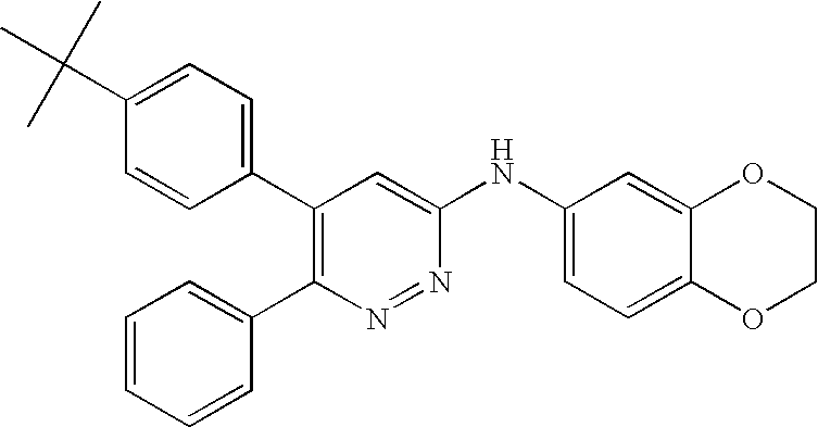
C1(C(C)(C)C)=CC=C(C2=C(C3=CC=CC=C3)N=NC(NC3=CC=C4C(=C3)OCCO4)=C2)C=C1
